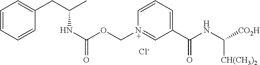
C1=CC=CC(CC(C)NC(OC[N+]2=CC(C(NC([CO2H])[CH(CH3)2])=O)=CC=C2)=O)=C1.[Cl-]
